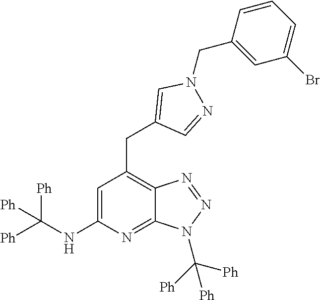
C1=C(NC([Ph])([Ph])[Ph])N=C2C(=C1CC1=CN(CC3=CC(Br)=CC=C3)N=C1)N=NN2C([Ph])([Ph])[Ph]
